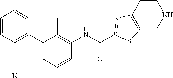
C1=CC=CC(C2=CC=CC(NC(C3=NC4=C(CNCC4)S3)=O)=C2C)=C1C#N
